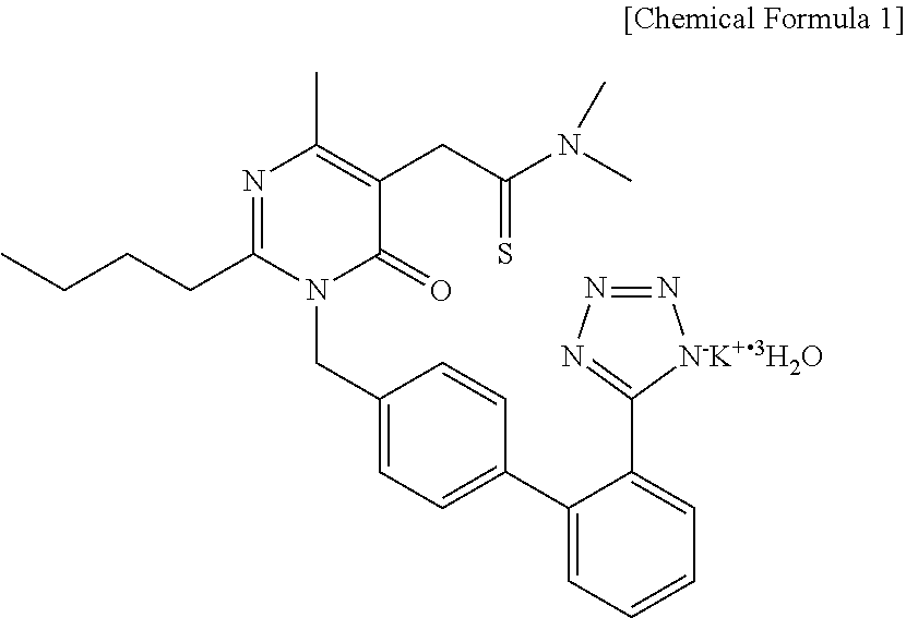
CCCCC1=NC(C)=C(CC(N(C)C)=S)C(=O)N1CC1=CC=C(C2=CC=CC=C2C2=NN=N[N-K+3H2O]2)C=C1
